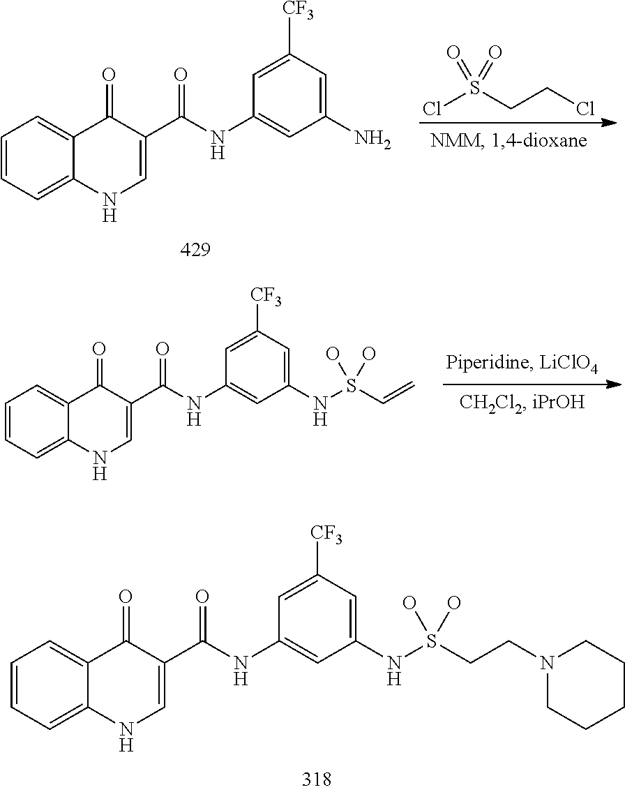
C1=CC=C2C(=C1)C(=O)C(C(NC1=CC(N)=CC([CF3])=C1)=O)=CN2.ClS(CCCl)(=O)=O.C1=CC=C2C(=C1)C(=O)C(C(NC1=CC(NS(C=C)(O)O)=CC([CF3])=C1)=O)=CN2.C1=CC=C2C(=C1)C(=O)C(C(NC1=CC(NS(CCN3CCCCC3)(O)O)=CC([CF3])=C1)=O)=CN2
